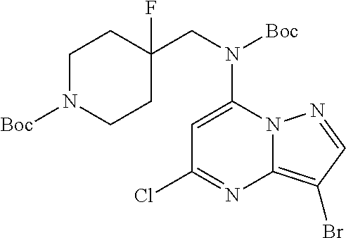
C1=C(N(CC2(F)CCN([Boc])CC2)[Boc])N2C(=C(Br)C=N2)N=C1Cl
